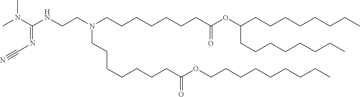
C(CC)CCCCCC(OC(CCCCCCCN(CCCCCCCC(OCCCCCCCCC)=O)CCNC(N(C)C)=NC#N)=O)CCCCCCCC
